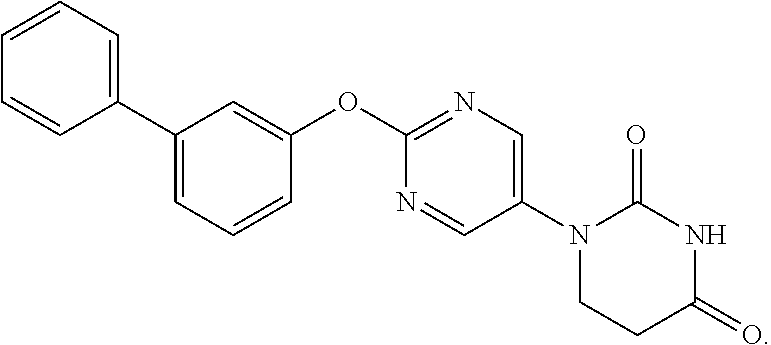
C1(C2=CC=CC=C2)=CC=CC(OC2=NC=C(N3CCC(=O)NC3=O)C=N2)=C1
